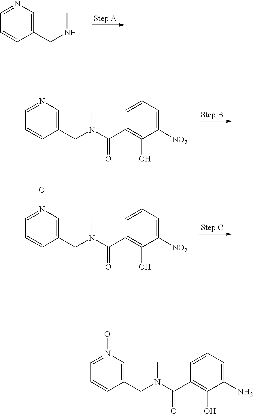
C1=CC(CNC)=CN=C1.C1=CC(C(N(CC2=CN=CC=C2)C)=O)=C(O)C([NO2])=C1.C1=CC(C(N(CC2=CN(O)=CC=C2)C)=O)=C(O)C([NO2])=C1.C1=CC(C(N(CC2=CN(O)=CC=C2)C)=O)=C(O)C(N)=C1
